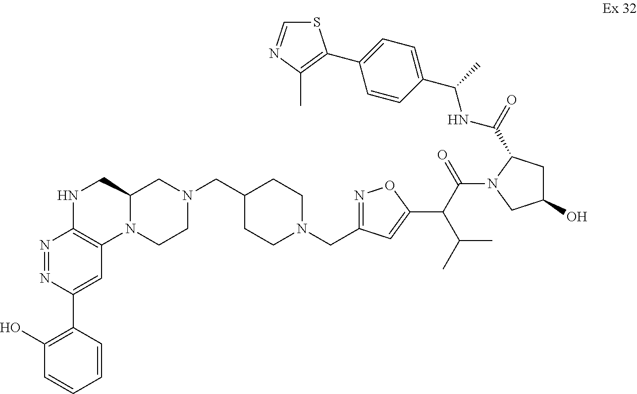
C12=C(NCC3N1CCN(CC1CCN(CC4=NOC(C(C(=O)N5CC(O)CC5C(=O)NC(C5=CC=C(C6=C(C)N=CS6)C=C5)C)C(C)C)=C4)CC1)C3)N=NC(C1=C(O)C=CC=C1)=C2
